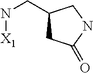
C1(CN[X1])CC(=O)NC1
